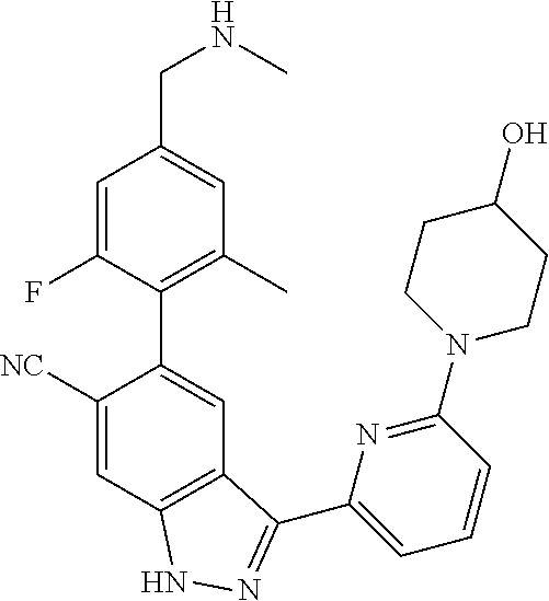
C1([NC])=CC2=C(C=C1C1=C(C)C=C(CNC)C=C1F)C(C1=CC=CC(N3CCC(O)CC3)=N1)=NN2
